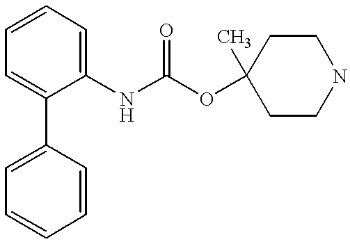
C1=C(C2=CC=CC=C2)C(NC(OC2(C)CCNCC2)=O)=CC=C1
